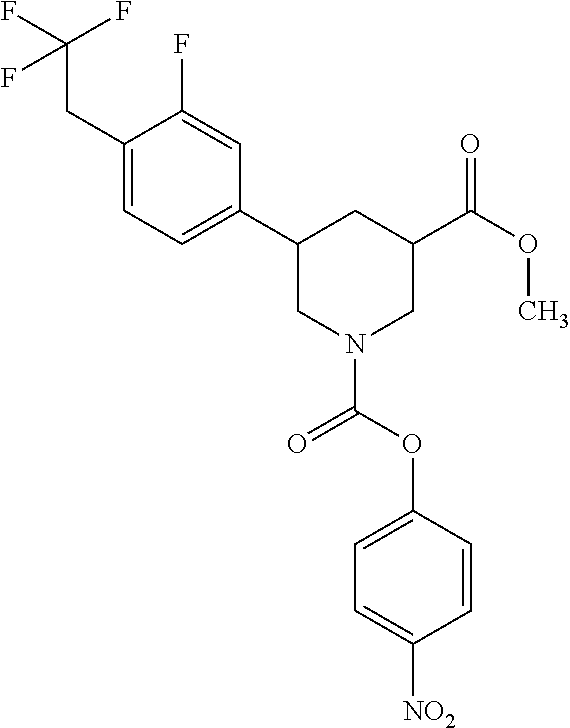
C1(CC(F)(F)F)=CC=C(C2CN(C(=O)OC3=CC=C([NO2])C=C3)CC(C(=O)OC)C2)C=C1F
